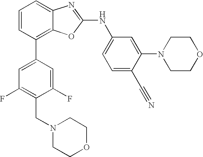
C1=CC(C2=CC(F)=C(CN3CCOCC3)C(F)=C2)=C2C(=C1)N=C(NC1=CC=C(C#N)C(N3CCOCC3)=C1)O2
